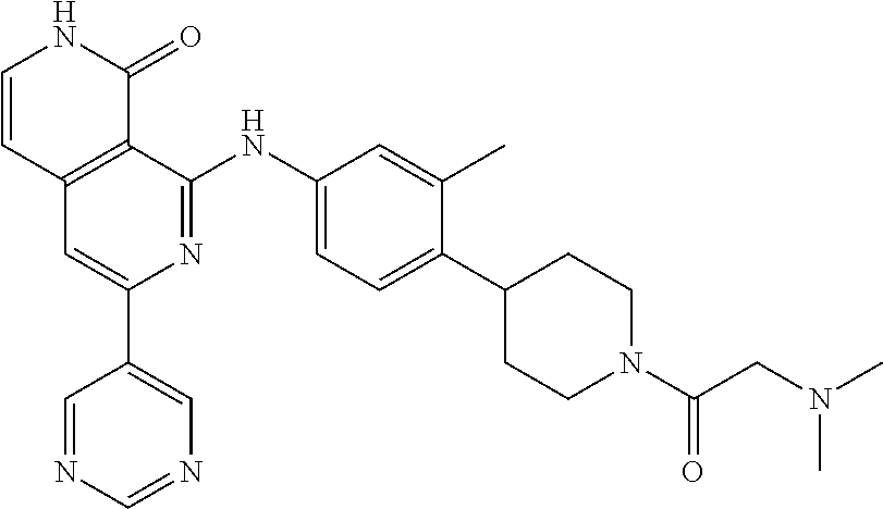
C1=CC2=C(C(=O)N1)C(NC1=CC=C(C3CCN(C(CN(C)C)=O)CC3)C(C)=C1)=NC(C1=CN=CN=C1)=C2
